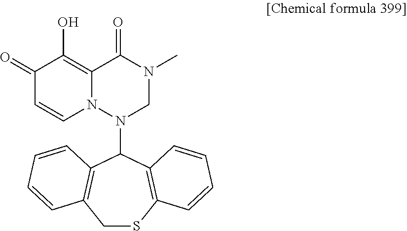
C1(=O)C=CN2C(=C1O)C(=O)N(C)CN2C1C2=C(CSC3=C1C=CC=C3)C=CC=C2
